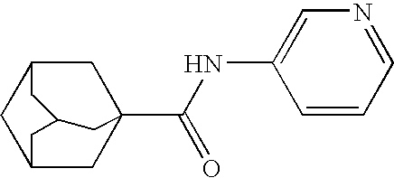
C12CC3(C(NC4=CN=CC=C4)=O)CC(C1)CC(C2)C3
